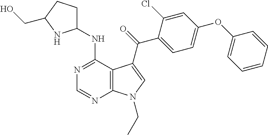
N1=C(NC2CCC(CO)N2)C2=C(N=C1)N(CC)C=C2C(=O)C1=CC=C(OC2=CC=CC=C2)C=C1Cl
